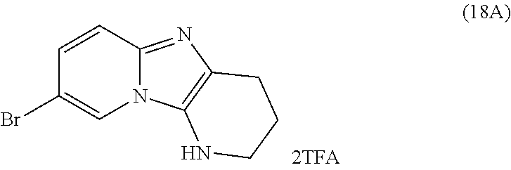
C1=CC2=NC3=C(N2C=C1Br)NCCC3
